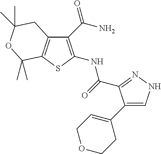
C1(C(N)=O)=C(NC(=O)C2=NNC=C2C2=CCOCC2)SC2=C1CC(C)(C)OC2(C)C
